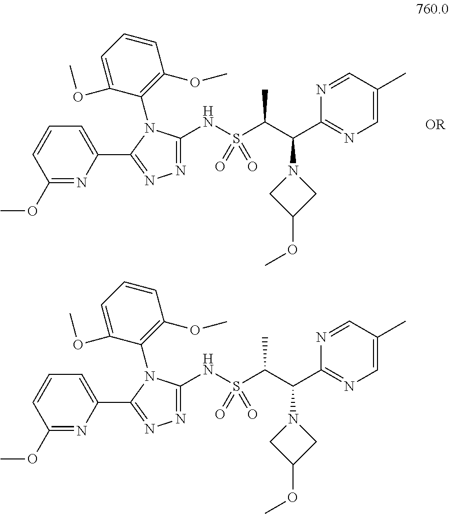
C1(OC)=NC(C2=NN=C(NS(C(C(C3=NC=C(C)C=N3)N3CC(OC)C3)C)(=O)=O)N2C2=C(OC)C=CC=C2OC)=CC=C1.C1(OC)=NC(C2=NN=C(NS(C(C(C3=NC=C(C)C=N3)N3CC(OC)C3)C)(=O)=O)N2C2=C(OC)C=CC=C2OC)=CC=C1.[OR]
